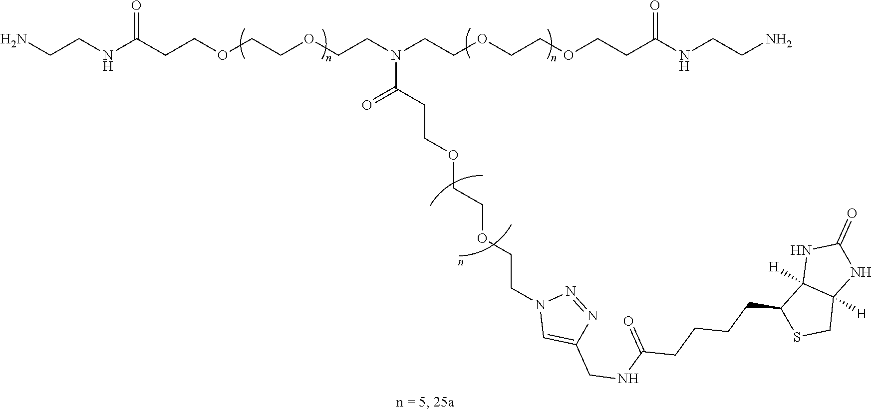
C(CNC(CCOCCOCCN(CCOCCOCCC(NCCN)=O)C(CCOCCOCCN1C=C(CNC(CCCCC2SCC3([H])C2([H])NC(=O)N3)=O)N=N1)=O)=O)N
